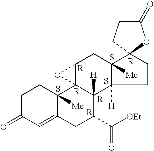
C1C(=O)C=C2C([Me])(C1)C13C([H])(C(C(=O)[OEt])C2)C2([H])C([Me])(CC1O3)C1(CC2)OC(=O)CC1.S.S.S
